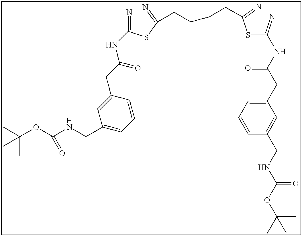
N=C(SC(=N)CCCCC(SC(=N)NC(CC1=CC=CC(CNC(OC(C)(C)C)=O)=C1)=O)=N)NC(CC1=CC(CNC(OC(C)(C)C)=O)=CC=C1)=O
